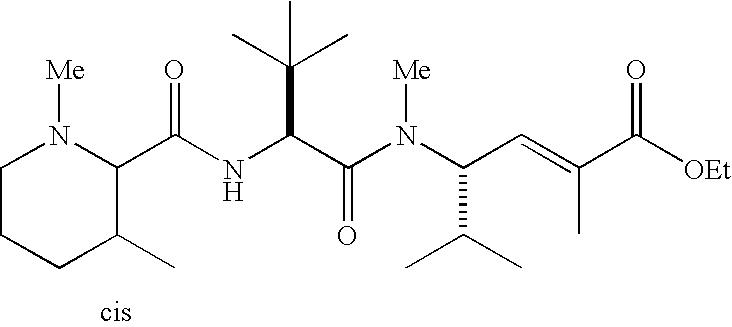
C(NC(C(N(C(C=C(C([OEt])=O)C)C(C)C)[Me])=O)C(C)(C)C)(=O)C1N([Me])CCCC1C
